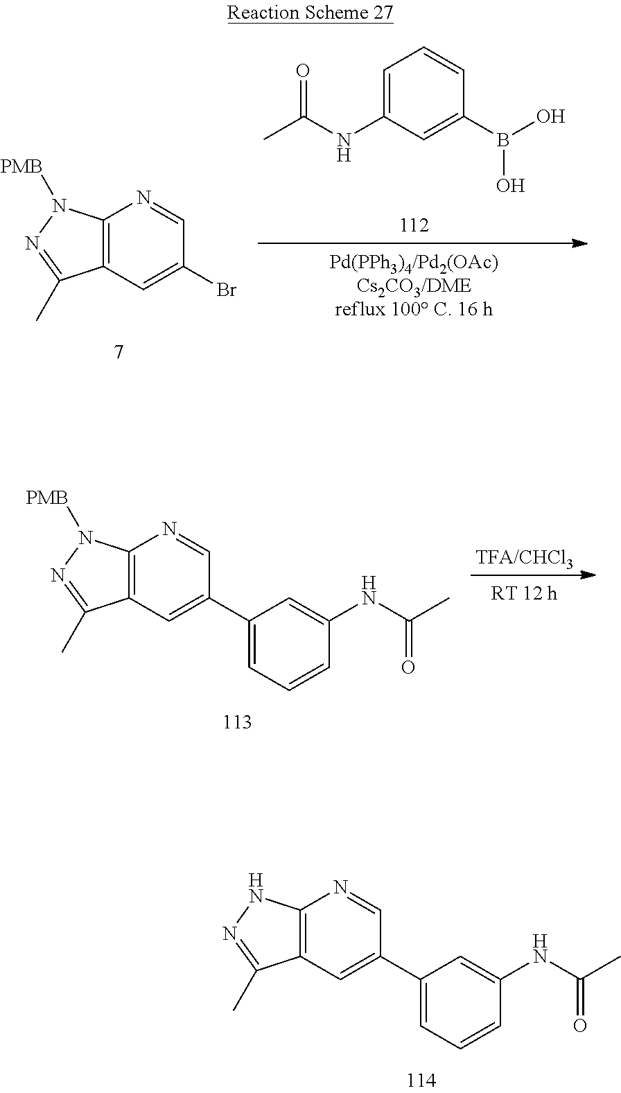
C12=C(C=C(C3=CC=CC(NC(=O)C)=C3)C=N1)C(C)=NN2.C12=C(C=C(Br)C=N1)C(C)=NN2[PMB].C1=C(NC(=O)C)C=C(B(O)O)C=C1.C12=C(C=C(C3=CC=CC(NC(=O)C)=C3)C=N1)C(C)=NN2[PMB]
